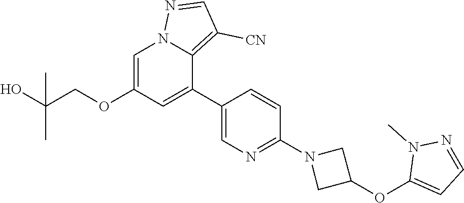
C1=C(OCC(O)(C)C)C=C(C2=CN=C(N3CC(OC4=CC=NN4C)C3)C=C2)C2=C([CN])C=NN12
